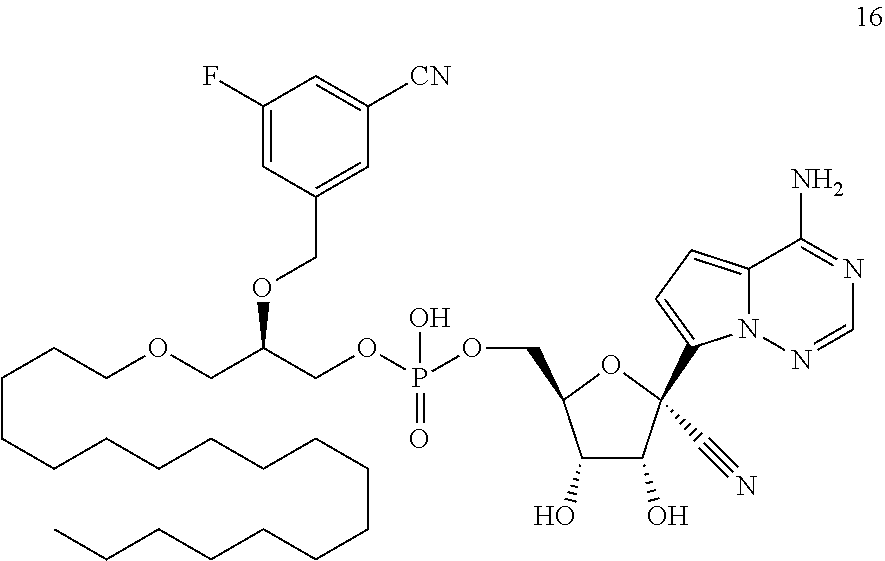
C(CCOCC(COP(OCC1C(O)C(O)C(C2=CC=C3N2N=CN=C3N)(C#N)O1)(O)=O)OCC1=CC([CN])=CC(F)=C1)CCCCCCCCCCCCCCC
